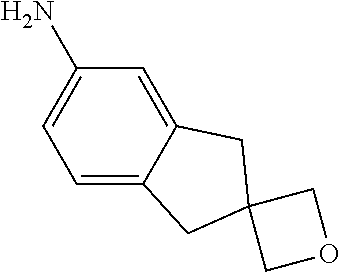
C1=C2C(=CC(N)=C1)CC1(C2)COC1
